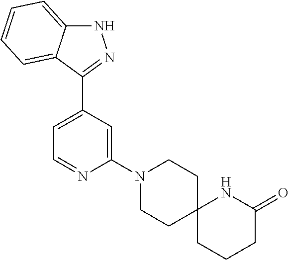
N1C2=CC=CC=C2C(C2=CC=NC(N3CCC4(CC3)CCCC(=O)N4)=C2)=N1
